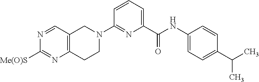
C12=C(C=NC([Me(O)S])=N1)CN(C1=NC(C(=O)NC3=CC=C(C(C)C)C=C3)=CC=C1)CC2
